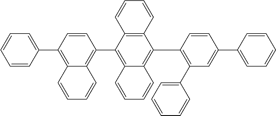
C1=CC(C2=CC=CC=C2)=C2C(=C1C1=C3C(=C(C4=C(C5=CC=CC=C5)C=C(C5=CC=CC=C5)C=C4)C4=C1C=CC=C4)C=CC=C3)C=CC=C2
